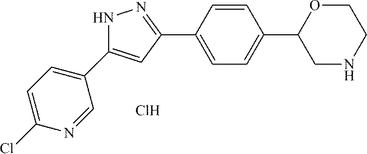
Cl.C1=CC(C2CNCCO2)=CC=C1C1=NNC(C2=CC=C(Cl)N=C2)=C1
